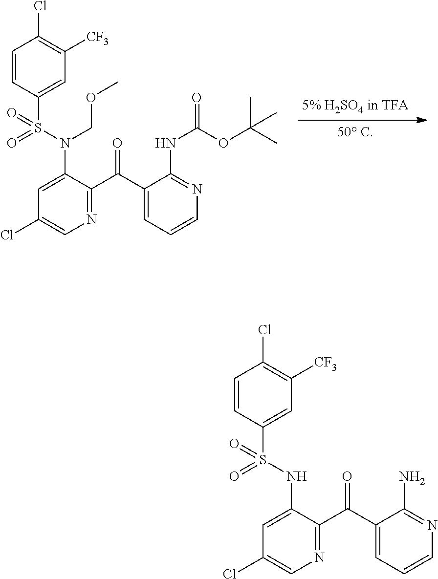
C1=CC(S(N(COC)C2=CC(Cl)=CN=C2C(C2=CC=CN=C2NC(=O)OC(C)(C)C)=O)(=O)=O)=CC([CF3])=C1Cl.C1=CC(S(NC2=CC(Cl)=CN=C2C(C2=CC=CN=C2N)=O)(=O)=O)=CC([CF3])=C1Cl
